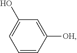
C1(O)=CC=CC([OH])=C1
